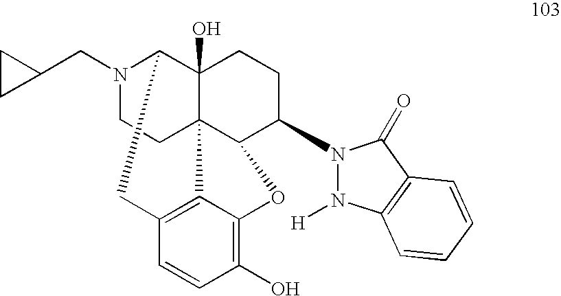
N1(CC2CC2)CCC23C4(O)C1CC1=C2C(=C(O)C=C1)OC3C(N1N([H])C2=C(C1=O)C=CC=C2)CC4
